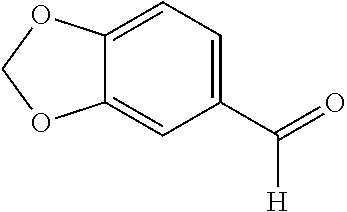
C12=CC=C(C(=O)[H])C=C1OCO2
